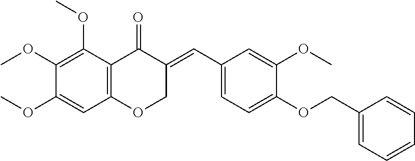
C12=C(C(OC)=C(OC)C(OC)=C1)C(=O)C(=CC1=CC=C(OCC3=CC=CC=C3)C(OC)=C1)CO2
